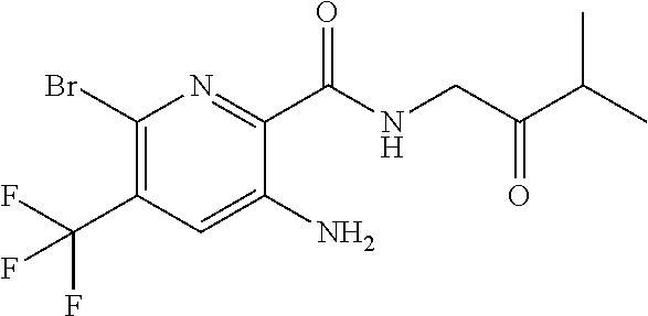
C1(Br)=C(C(F)(F)F)C=C(N)C(C(NCC(C(C)C)=O)=O)=N1
